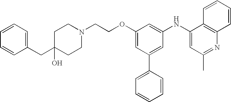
C1=CC=CC(CC2(O)CCN(CCOC3=CC(C4=CC=CC=C4)=CC(NC4=CC(C)=NC5=C4C=CC=C5)=C3)CC2)=C1
